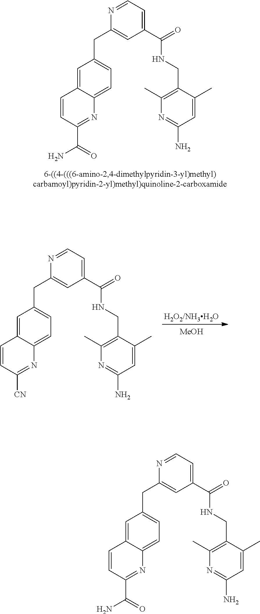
C1=C2C(=CC=C1CC1=CC(C(NCC3=C(C)N=C(N)C=C3C)=O)=CC=N1)N=C(C(N)=O)C=C2.[MeOH].C1=C2C(=CC=C1CC1=CC(C(NCC3=C(C)N=C(N)C=C3C)=O)=CC=N1)N=C([CN])C=C2.C1=C2C(=CC=C1CC1=CC(C(NCC3=C(C)N=C(N)C=C3C)=O)=CC=N1)N=C(C(N)=O)C=C2
